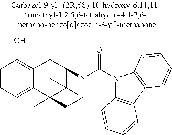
C1=CC=C2C(=C1O)CC1C(C)(C)C2(C)CCN1C(N1C2=C(C3=C1C=CC=C3)C=CC=C2)=O
